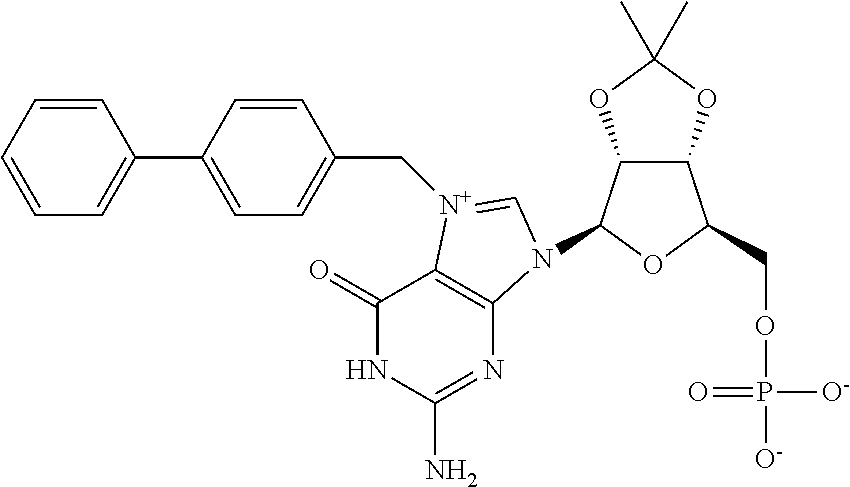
C1(=O)NC(N)=NC2=C1[N+](CC1=CC=C(C3=CC=CC=C3)C=C1)=CN2C1C2C(C(COP([O-])([O-])=O)O1)OC(C)(C)O2
